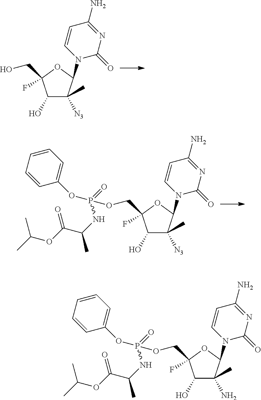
C1(O)C(C)([N3])C(N2C(=O)N=C(N)C=C2)OC1(CO)F.C1(O)C(C)([N3])C(N2C(=O)N=C(N)C=C2)OC1(COP(OC1=CC=CC=C1)(=O)NC(C(=O)OC(C)C)C)F.C1(O)C(C)(N)C(N2C(=O)N=C(N)C=C2)OC1(COP(OC1=CC=CC=C1)(=O)NC(C(=O)OC(C)C)C)F
